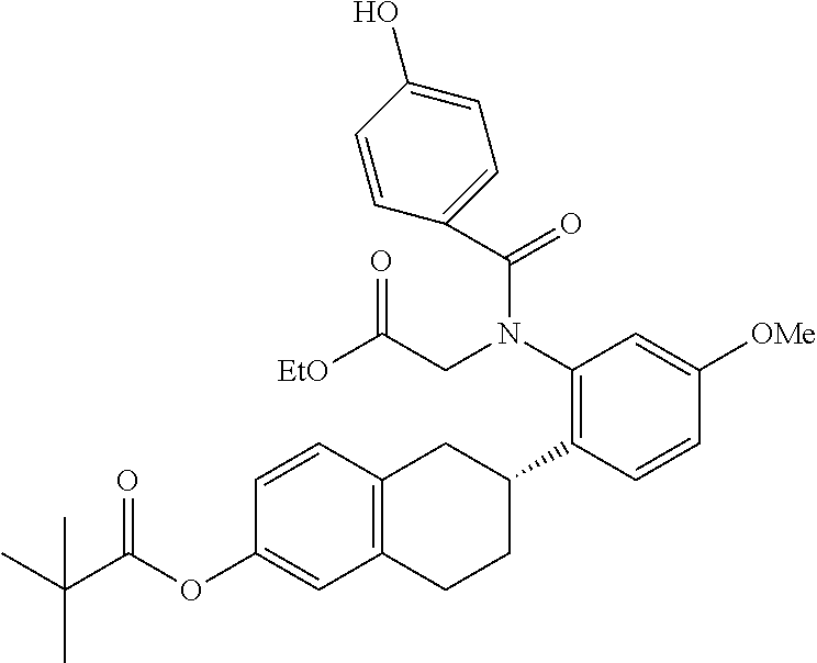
C1(C2CC3=C(CC2)C=C(OC(C(C)(C)C)=O)C=C3)=C(N(CC([EtO])=O)C(C2=CC=C(O)C=C2)=O)C=C([OMe])C=C1
